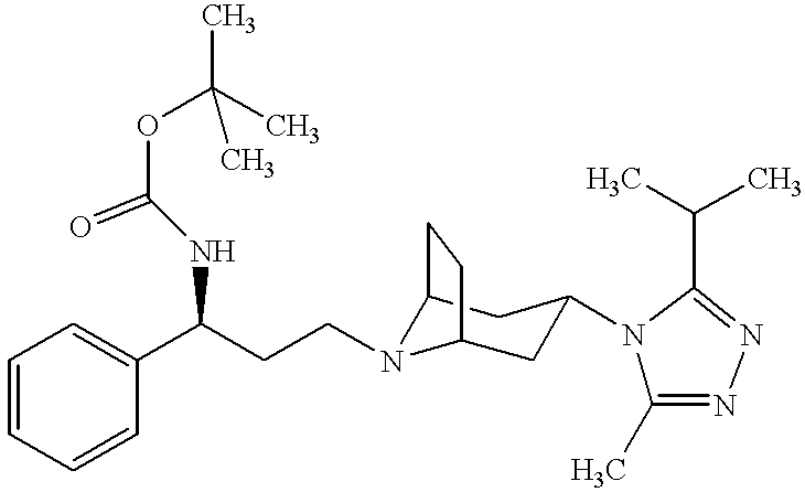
C1(C(CCN2C3CC(N4C(C)=NN=C4C(C)C)CC2CC3)NC(OC(C)(C)C)=O)=CC=CC=C1
